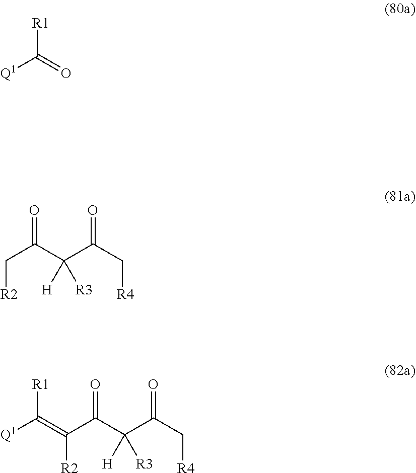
[R1]C(=O)[Q1].C(C(C(C(C[R4])=O)([H])[R3])=O)[R2].[R1]C([Q1])=C(C(C(C(C[R4])=O)([H])[R3])=O)[R2]
